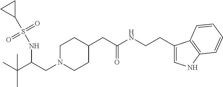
C1N(CC(C(C)(C)C)NS(C2CC2)(=O)=O)CCC(CC(NCCC2=CNC3=C2C=CC=C3)=O)C1
